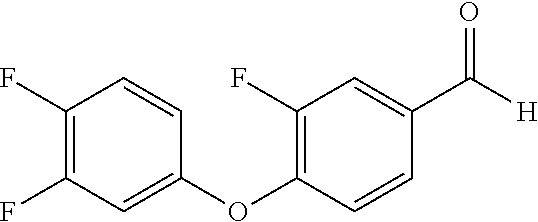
C1(F)=C(F)C=C(OC2=C(F)C=C(C([H])=O)C=C2)C=C1
